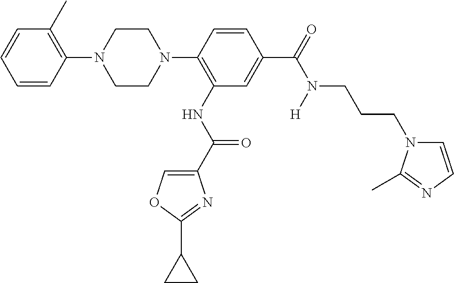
C1=CC(N2CCN(C3=C(NC(C4=COC(C5CC5)=N4)=O)C=C(C(=O)N([H])CCCN4C=CN=C4C)C=C3)CC2)=C(C)C=C1
